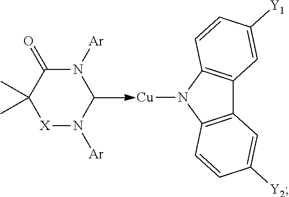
N1([Ar])C(=O)C(C)(C)[X]N([Ar])C1.C12=C(N([Cu])C3=C1C=C([Y1])C=C3)C=CC([Y2])=C2
